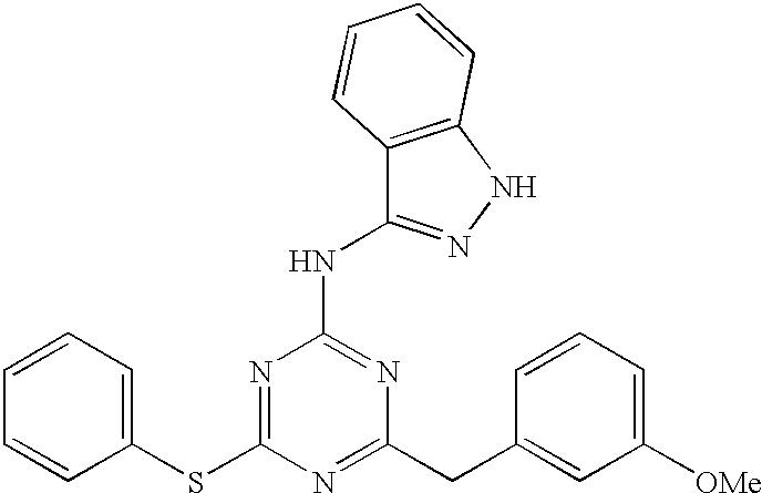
C1=CC=C(SC2=NC(NC3=NNC4=C3C=CC=C4)=NC(CC3=CC([OMe])=CC=C3)=N2)C=C1
